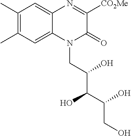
C1(C)=C(C)C=C2C(=C1)N=C([CO2Me])C(=O)N2CC(C(C(CO)O)O)O
